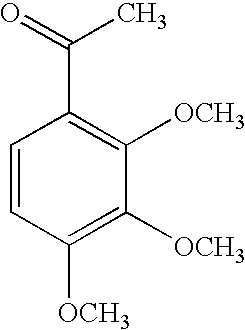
C1=CC([OCH3])=C([OCH3])C([OCH3])=C1C(=O)C
